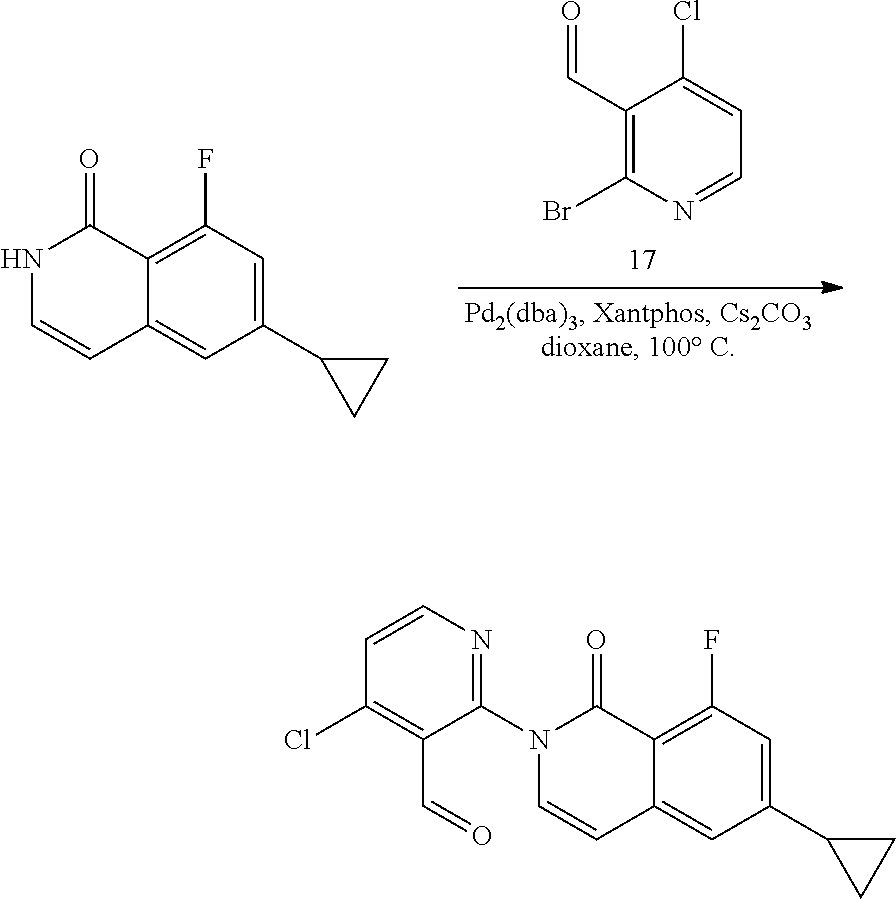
C1(C=O)=C(Br)N=CC=C1Cl.C1(C2CC2)=CC(F)=C2C(=C1)C=CNC2=O.C1(C2CC2)=CC(F)=C2C(=C1)C=CN(C1=NC=CC(Cl)=C1C=O)C2=O
